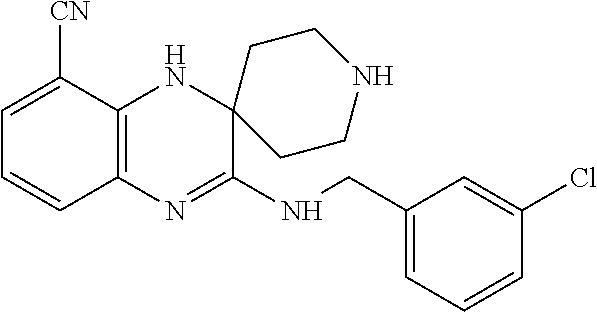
C12=C(N=C(NCC3=CC=CC(Cl)=C3)C3(N1)CCNCC3)C=CC=C2[CN]
